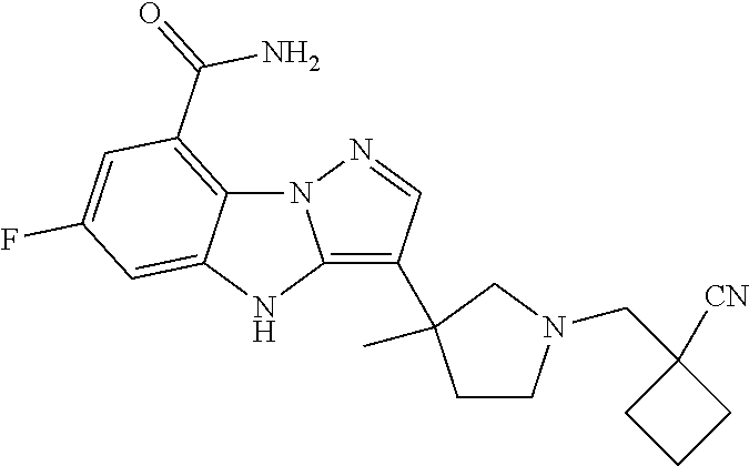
N12C3=C(C(=O)N)C=C(F)C=C3NC1=C(C1(C)CCN(CC3([CN])CCC3)C1)C=N2
